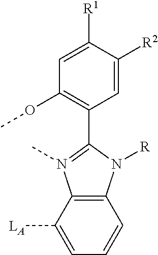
C12=C(C([LA])=CC=C1)N(C)=C(C1=C(OC)C=C([R1])C([R2])=C1)N2[R]
